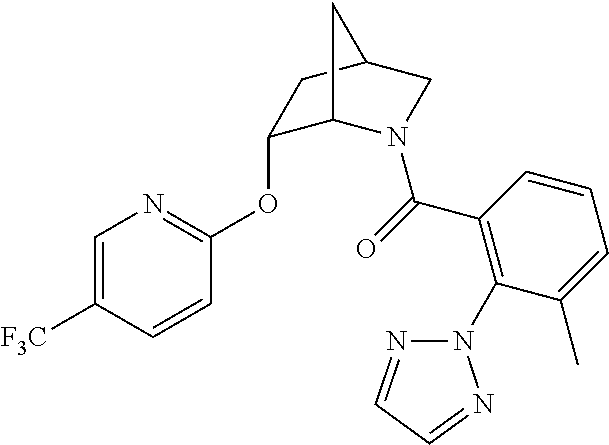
C1=C([F3C])C=CC(OC2C3N(C(=O)C4=C(N5N=CC=N5)C(C)=CC=C4)CC(C2)C3)=N1
